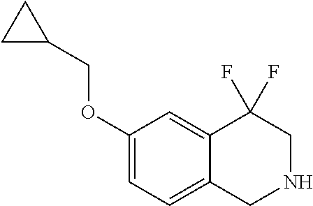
C1(OCC2CC2)=CC=C2C(=C1)C(F)(F)CNC2
